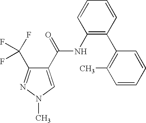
C1(C(=O)NC2=C(C3=C(C)C=CC=C3)C=CC=C2)=CN(C)N=C1C(F)(F)F
